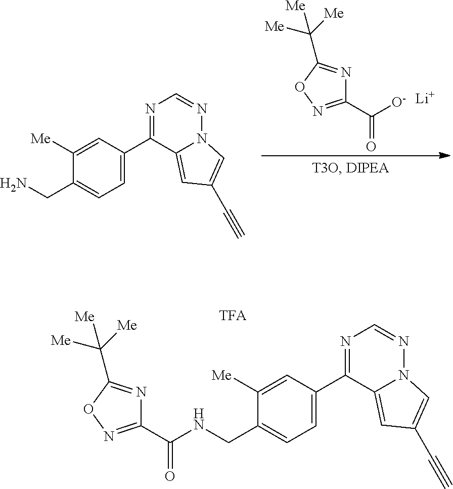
C1([Me])=CC(C2=NC=NN3C2=CC(C#C)=C3)=CC=C1CNC(C1=NOC(C([Me])([Me])[Me])=N1)=O.C1(C(=O)[O-])=NOC(C([Me])([Me])[Me])=N1.[Li].C1([Me])=CC(C2=NC=NN3C2=CC(C#C)=C3)=CC=C1CN
